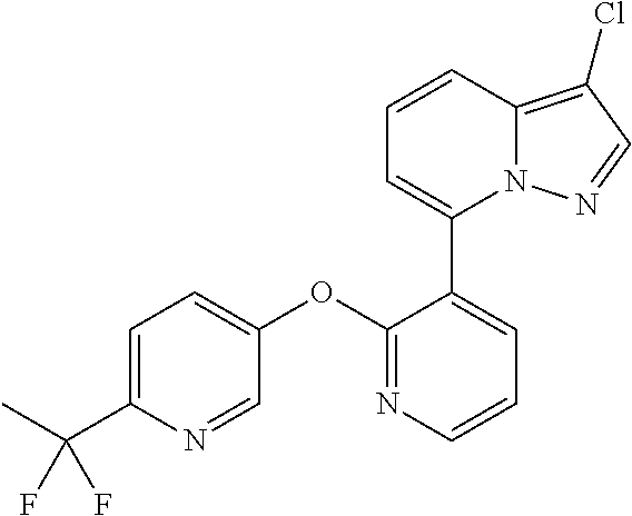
C1=C(C(F)(F)C)N=CC(OC2=NC=CC=C2C2=CC=CC3=C(Cl)C=NN23)=C1
